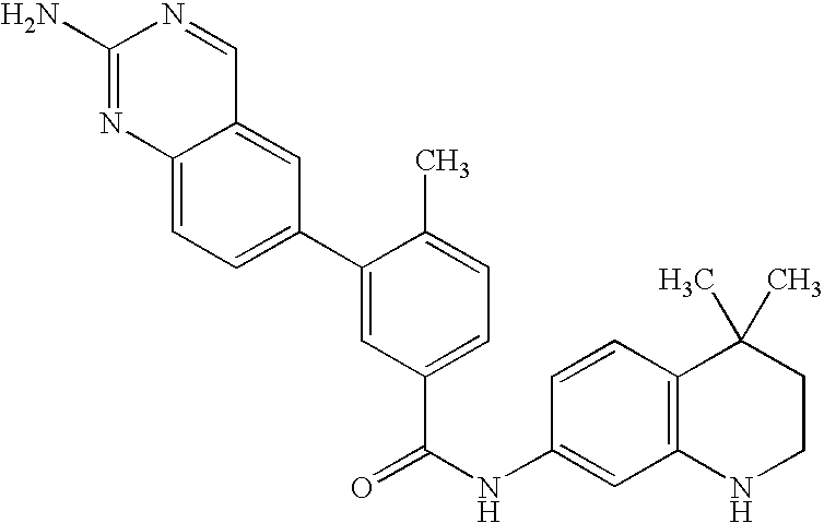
C12=CC=C(C3=CC(C(=O)NC4=CC5=C(C=C4)C(C)(C)CCN5)=CC=C3C)C=C1C=NC(N)=N2
